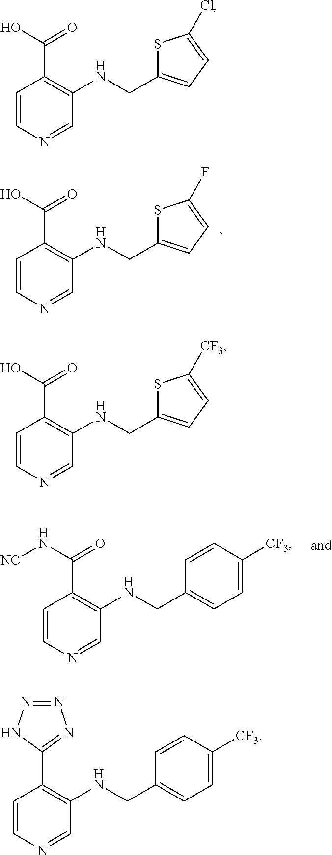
C1=CN=CC(NCC2=CC=C(F)S2)=C1C(O)=O.C1=CN=CC(NCC2=CC=C(Cl)S2)=C1C(O)=O.C1=CN=CC(NCC2=CC=C([CF3])S2)=C1C(O)=O.C1=CN=CC(NCC2=CC=C([CF3])C=C2)=C1C1=NN=NN1.C1=CN=CC(NCC2=CC=C([CF3])C=C2)=C1C(N[NC])=O
